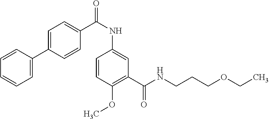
C1=CC(C2=CC=C(C(=O)NC3=CC(C(=O)NCCCOCC)=C(OC)C=C3)C=C2)=CC=C1
